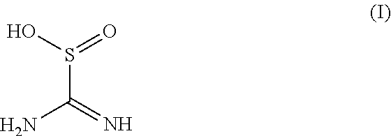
OS(=O)C(N)=N
